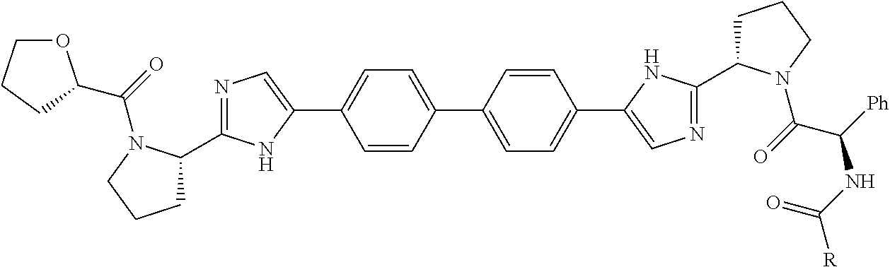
C1C(C2=NC=C(C3=CC=C(C4=CC=C(C5=CN=C(C6CCCN6C(=O)C(NC([R])=O)[Ph])N5)C=C4)C=C3)N2)N(C(=O)C2OCCC2)CC1
